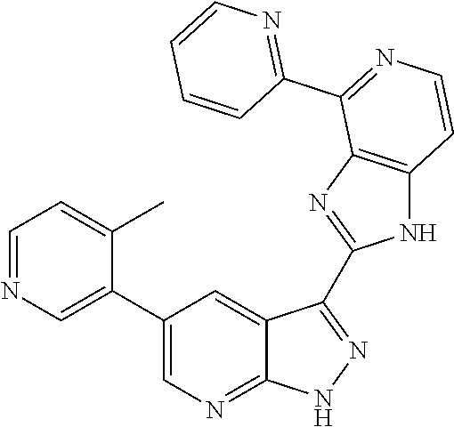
C1=NC=C(C2=CN=C3C(=C2)C(C2=NC4=C(N2)C=CN=C4C2=NC=CC=C2)=NN3)C(C)=C1
